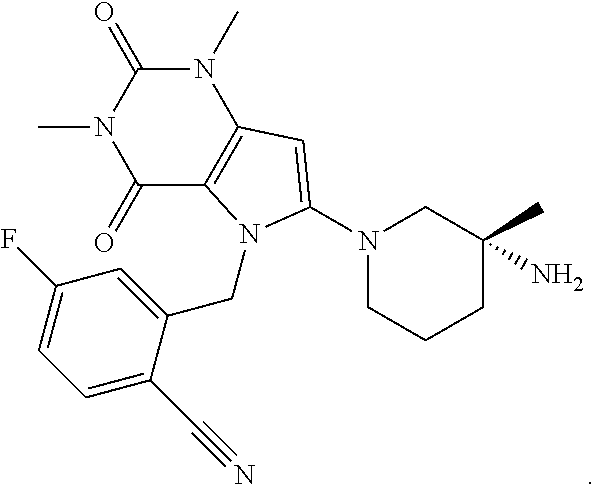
C1(=O)C2=C(N(C)C(=O)N1C)C=C(N1CCCC(C)(N)C1)N2CC1=CC(F)=CC=C1C#N
